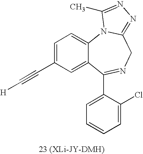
C12=CC=C(C#C[H])C=C1C(C1=CC=CC=C1Cl)=NCC1=NN=C(C)N21
